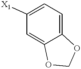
C1=C([X1])C=C2C(=C1)OCO2
